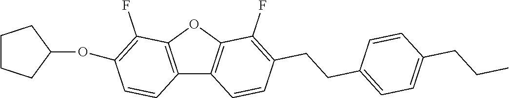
C12=C(OC3=C1C=CC(CCC1=CC=C(CCC)C=C1)=C3F)C(F)=C(OC1CCCC1)C=C2
